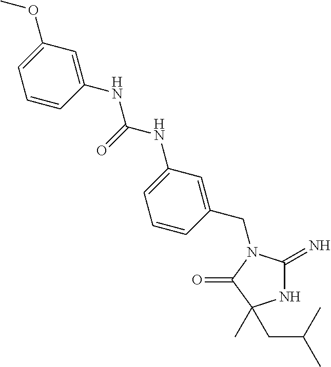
N1C(=N)N(CC2=CC(NC(=O)NC3=CC(OC)=CC=C3)=CC=C2)C(=O)C1(C)CC(C)C
